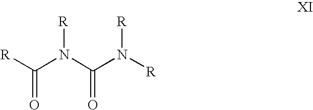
[R]C(N(C(N([R])[R])=O)[R])=O
